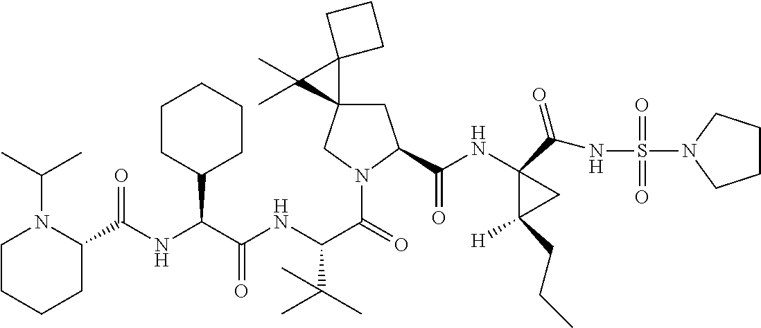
C(C(NC(C(=O)N1CC2(CC1C(NC1(C(NS(=O)(=O)N3CCCC3)=O)C([H])(CCC)C1)=O)C1(C2(C)C)CCC1)C(C)(C)C)=O)(C1CCCCC1)NC(=O)C1N(C(C)C)CCCC1
